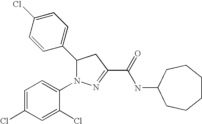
C1(C2N(C3=CC=C(Cl)C=C3Cl)N=C(C(=O)NC3CCCCCC3)C2)=CC=C(Cl)C=C1
